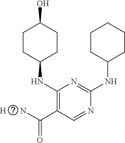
C1CC(NC2=C(C(N)=O)C=NC(NC3CCCCC3)=N2)CCC1O.[H]
